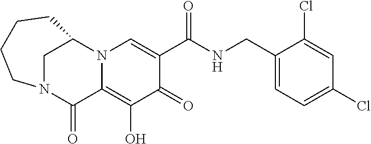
C1(Cl)=CC(Cl)=CC=C1CNC(C1=CN2C(=C(O)C1=O)C(=O)N1CC2CCCC1)=O
